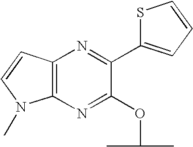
C12=C(N=C(OC(C)C)C(C3=CC=CS3)=N1)N(C)C=C2
